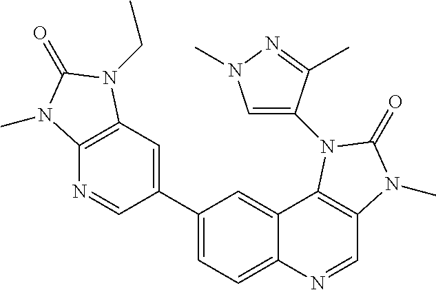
C1(C2=CC3=C(N=C2)N(C)C(=O)N3CC)=CC=C2C(=C1)C1=C(C=N2)N(C)C(=O)N1C1=CN(C)N=C1C
